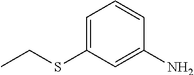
C1=C(SCC)C=C(N)C=C1
